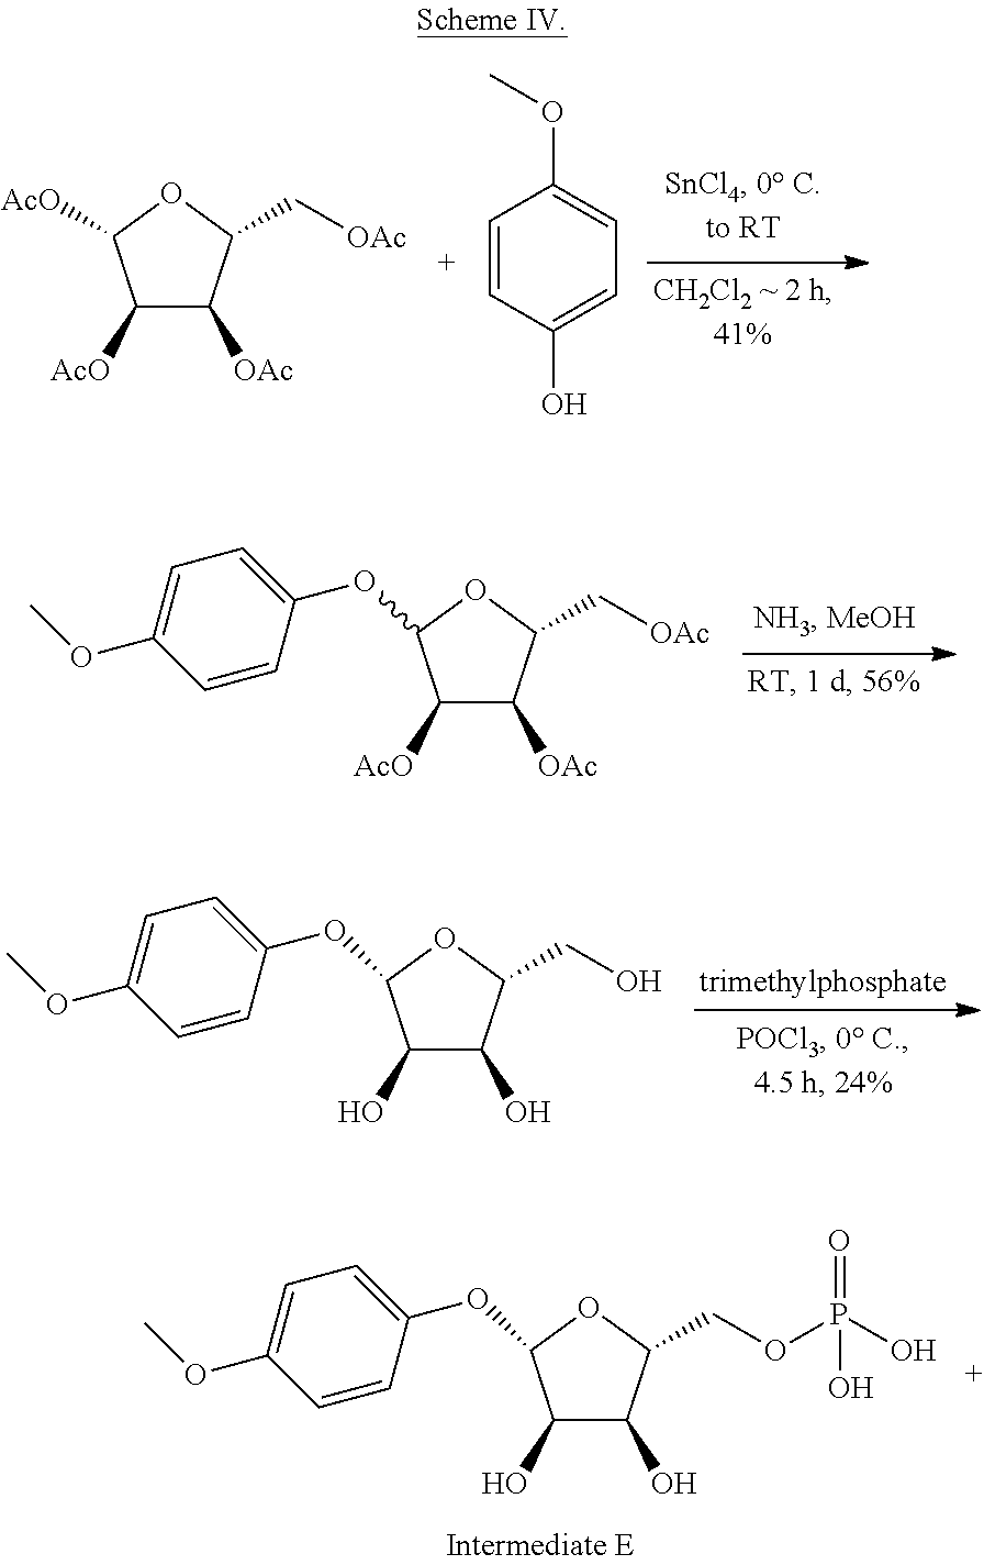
C1([AcO])C([OAc])C(C[OAc])OC1[AcO].C1=CC(O)=CC=C1OC.C1([AcO])C([OAc])C(C[OAc])OC1OC1=CC=C(OC)C=C1.C1(O)C(O)C(CO)OC1OC1=CC=C(OC)C=C1.C1(O)C(O)C(COP(O)(=O)O)OC1OC1=CC=C(OC)C=C1
